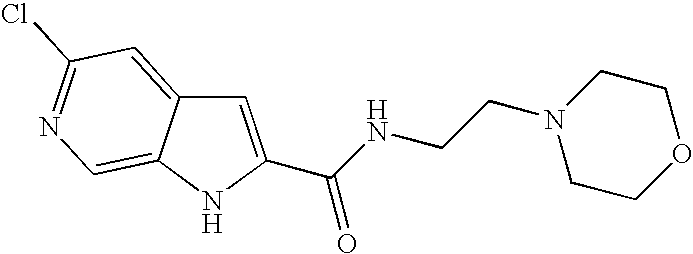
C(C1=CC2=CC(Cl)=NC=C2N1)(NCCN1CCOCC1)=O
